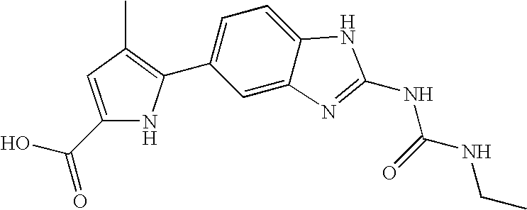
C1(C(O)=O)=CC(C)=C(C2=CC=C3C(=C2)N=C(NC(=O)NCC)N3)N1
